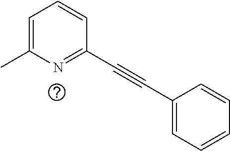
C1=C(C)N=C(C#CC2=CC=CC=C2)C=C1
